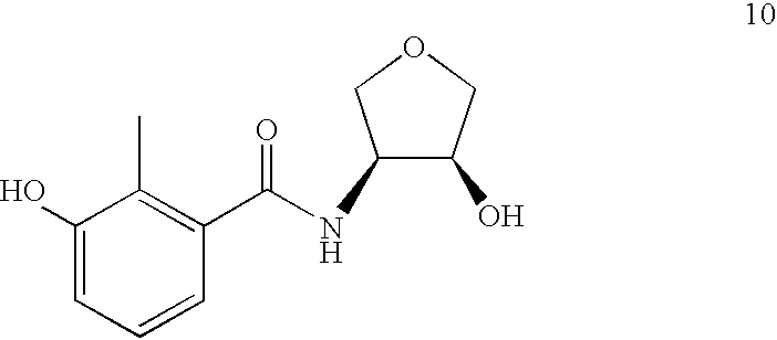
C1(O)=CC=CC(C(NC2C(O)COC2)=O)=C1C
